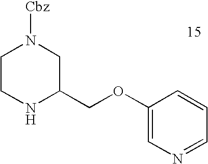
C1CNC(COC2=CN=CC=C2)CN1[Cbz]
